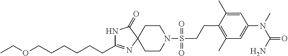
C1CN(S(=O)(=O)CCC2=C(C)C=C(N(C)C(=O)N)C=C2C)CCC12N=C(CCCCCCOCC)NC2=O
